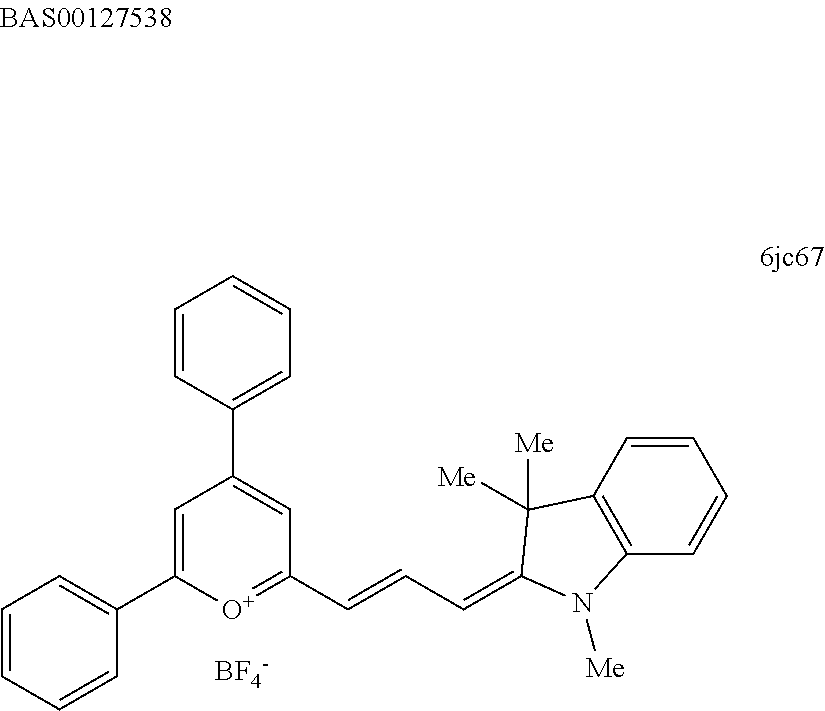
[BF4-].C1=CC(C2=CC(C=CC=C3C([Me])([Me])C4=C(C=CC=C4)N3[Me])=[O+]C(C3=CC=CC=C3)=C2)=CC=C1
